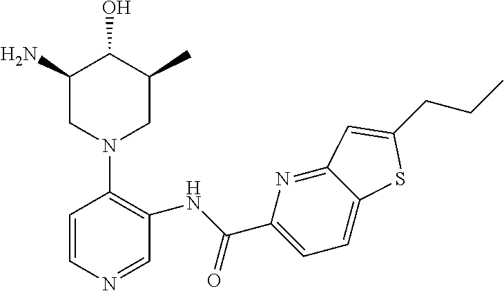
C1=CN=CC(NC(C2=CC=C3C(=N2)C=C(CCC)S3)=O)=C1N1CC(C)C(O)C(N)C1
